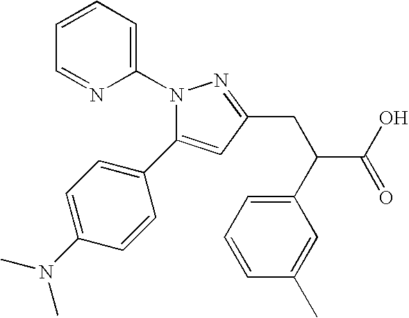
C1=CC=NC(N2N=C(CC(C3=CC=CC(C)=C3)C(O)=O)C=C2C2=CC=C(N(C)C)C=C2)=C1
